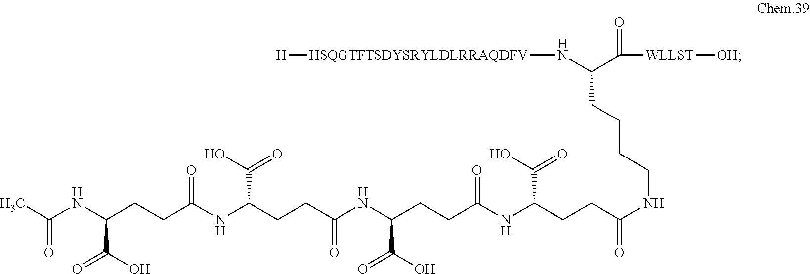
[H][HSQGTFTSDYSRYLDLRRAQDFV]NC(C([WLLST][OH])=O)CCCCNC(CCC(NC(CCC(NC(CCC(NC(CCC(NC(C)=O)C(O)=O)=O)C(O)=O)=O)C(O)=O)=O)C(O)=O)=O
